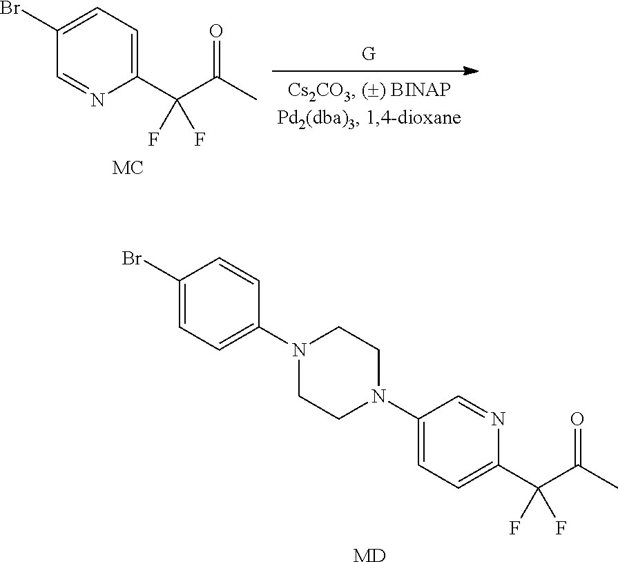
C1(N2CCN(C3=CC=C(Br)C=C3)CC2)=CC=C(C(C(=O)C)(F)F)N=C1.[MD].C1(Br)=CC=C(C(C(=O)C)(F)F)N=C1.[MC]
